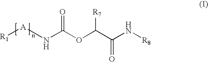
[R1][A]NC(OC(C(N[R8])=O)[R7])=O
